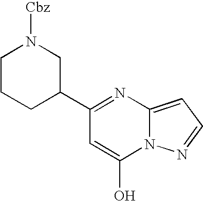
C1(C2=NC3=CC=NN3C(O)=C2)CN([Cbz])CCC1
